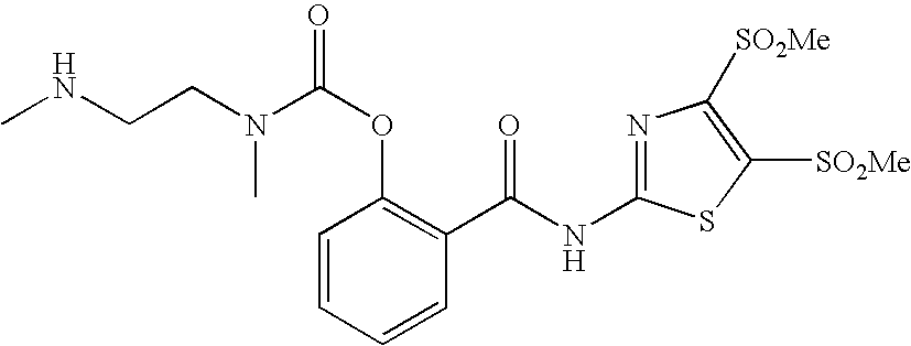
C1=CC=CC(C(NC2=NC([SO2Me])=C([SO2Me])S2)=O)=C1OC(=O)N(CCNC)C
